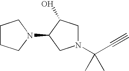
N1(C(C#C)(C)C)CC(O)C(N2CCCC2)C1
